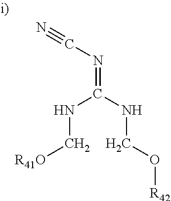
N#CN=C(NC[R41O])NCO[R42]
